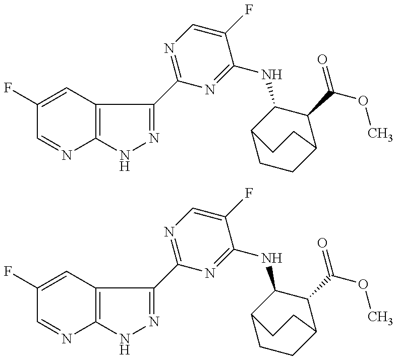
C1(F)=CC2=C(N=C1)NN=C2C1=NC=C(F)C(NC2C3CCC(C2C(=O)OC)CC3)=N1.C1(F)=CC2=C(N=C1)NN=C2C1=NC=C(F)C(NC2C3CCC(C2C(=O)OC)CC3)=N1
